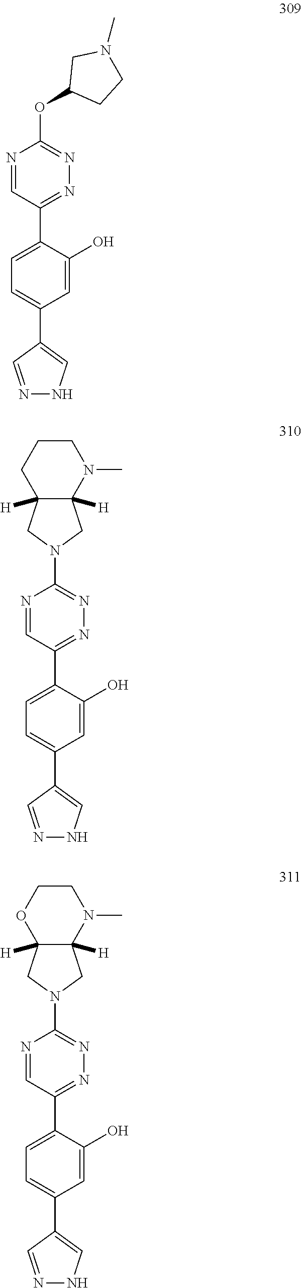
N1=C(C2=CC=C(C3=CNN=C3)C=C2O)C=NC(N2CC3([H])C([H])(C2)OCCN3C)=N1.N1=C(C2=CC=C(C3=CNN=C3)C=C2O)C=NC(OC2CCN(C)C2)=N1.N1=C(C2=CC=C(C3=CNN=C3)C=C2O)C=NC(N2CC3([H])C([H])(C2)CCCN3C)=N1
